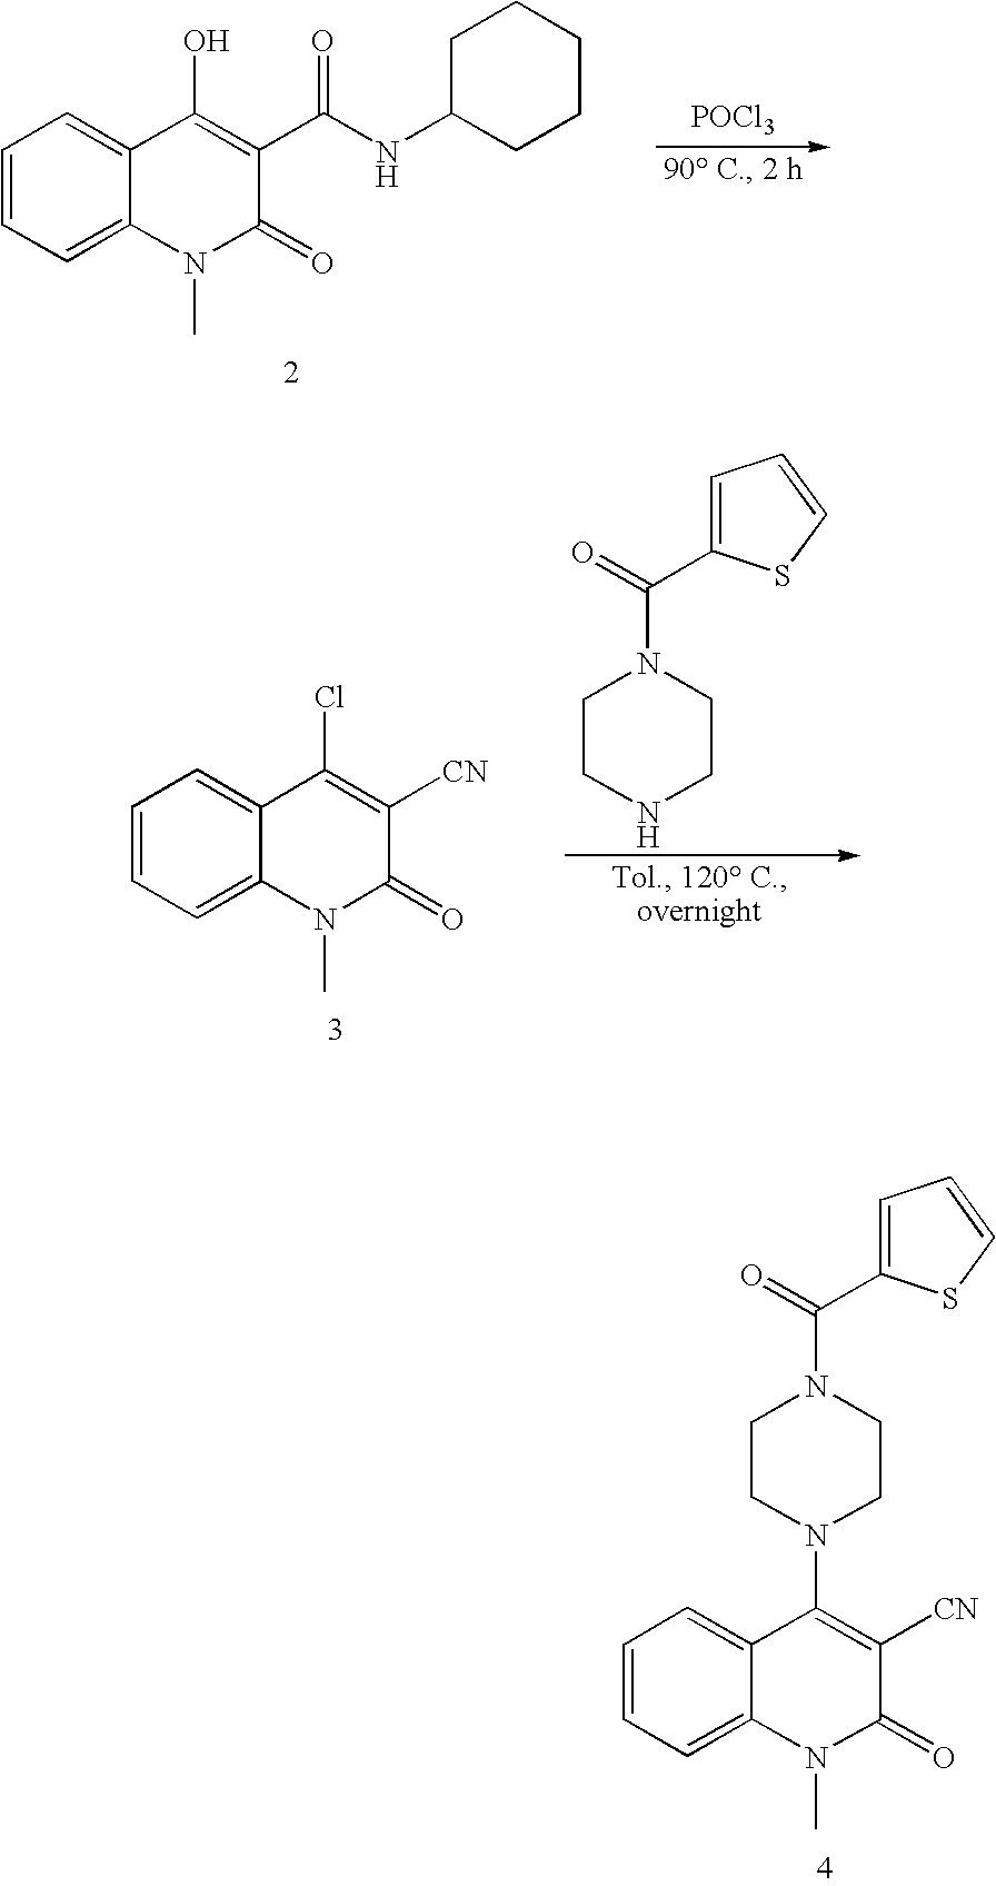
C1(O)=C(C(NC2CCCCC2)=O)C(=O)N(C)C2=CC=CC=C12.[POCl3].C1(Cl)=C([CN])C(=O)N(C)C2=CC=CC=C12.C1CNCCN1C(=O)C1=CC=CS1.C1(N2CCN(C(=O)C3=CC=CS3)CC2)=C([CN])C(=O)N(C)C2=CC=CC=C12
